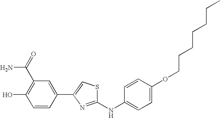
C1=C(OCCCCCCC)C=CC(NC2=NC(C3=CC(C(=O)N)=C(O)C=C3)=CS2)=C1
